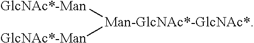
[GlcNAc*-Man][Man-GlcNAc*-GlcNAc*][GlcNAc*-Man]
